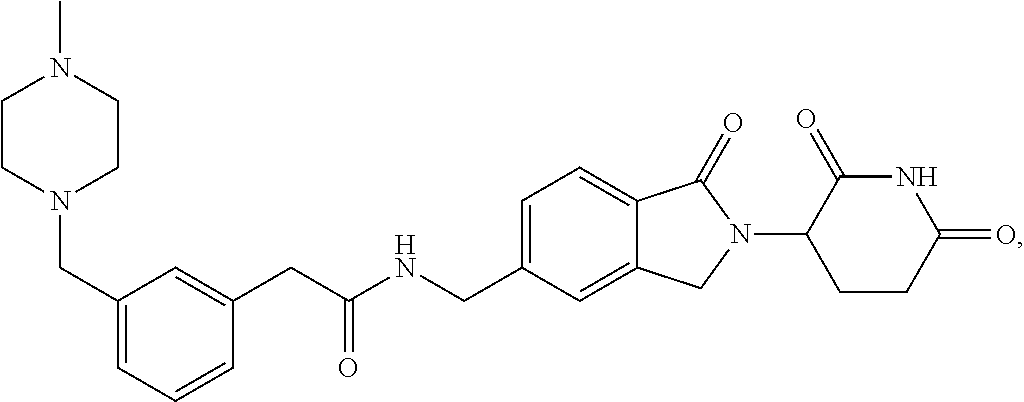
C(NCC1=CC=C2C(=C1)CN(C1CCC(=O)NC1=O)C2=O)(CC1=CC(CN2CCN(C)CC2)=CC=C1)=O
